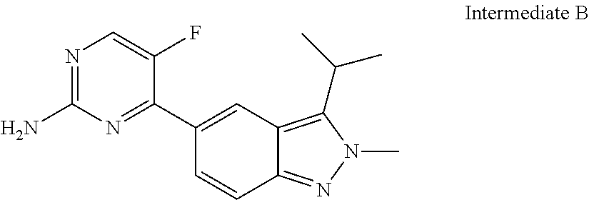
N1=C(N)N=C(C2=CC3=C(C(C)C)N(C)N=C3C=C2)C(F)=C1
